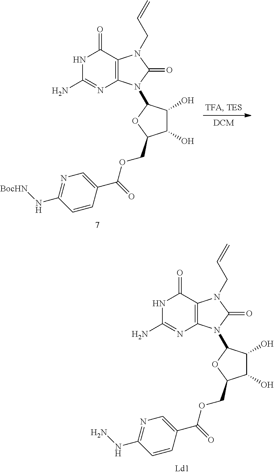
C1(O)C(O)C(N2C3=C(C(=O)NC(N)=N3)N(CC=C)C2=O)OC1COC(C1=CN=C(N[BocHN])C=C1)=O.C1(O)C(O)C(N2C3=C(C(=O)NC(N)=N3)N(CC=C)C2=O)OC1COC(C1=CN=C(NN)C=C1)=O
